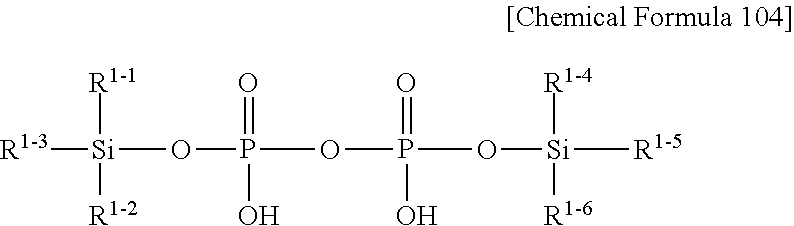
[R1-3][Si](OP(OP(=O)(O)O[Si]([R1-5])([R1-4])[R1-6])(=O)O)([R1-1])[R1-2]
